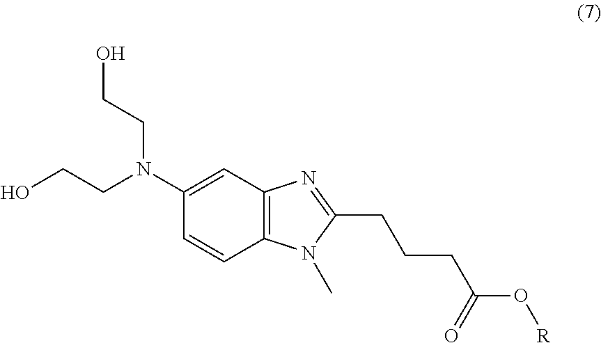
C12=C(N(C)C(CCCC(O[R])=O)=N1)C=CC(N(CCO)CCO)=C2
